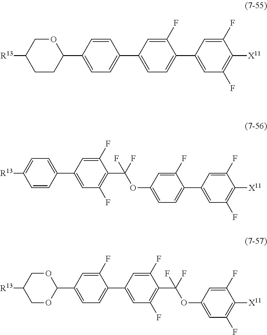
C1(C2=CC=C(C3=CC=C(C4=CC(F)=C([X11])C(F)=C4)C(F)=C3)C=C2)OCC([R13])CC1.O(C1=CC=C(C2=CC(F)=C([X11])C(F)=C2)C(F)=C1)C(C1=C(F)C=C(C2=CC=C([R13])C=C2)C=C1F)(F)F.O(C1=CC(F)=C([X11])C(F)=C1)C(C1=C(F)C=C(C2=CC=C(C3OCC([R13])CO3)C=C2F)C=C1F)(F)F
